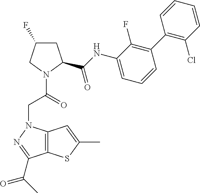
C1C(F)CN(C(CN2C3=C(C(C(C)=O)=N2)SC(C)=C3)=O)C1C(NC1=CC=CC(C2=C(Cl)C=CC=C2)=C1F)=O
